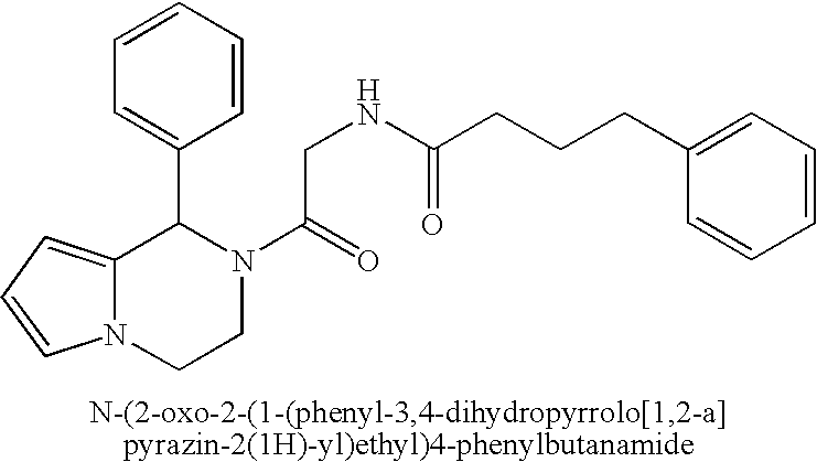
C12=CC=CN1CCN(C(=O)CNC(=O)CCCC1=CC=CC=C1)C2C1=CC=CC=C1
